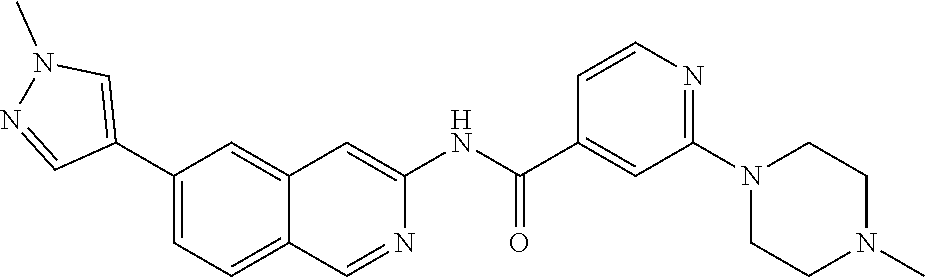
C1(C2=CN(C)N=C2)=CC=C2C(=C1)C=C(NC(C1=CC(N3CCN(C)CC3)=NC=C1)=O)N=C2
